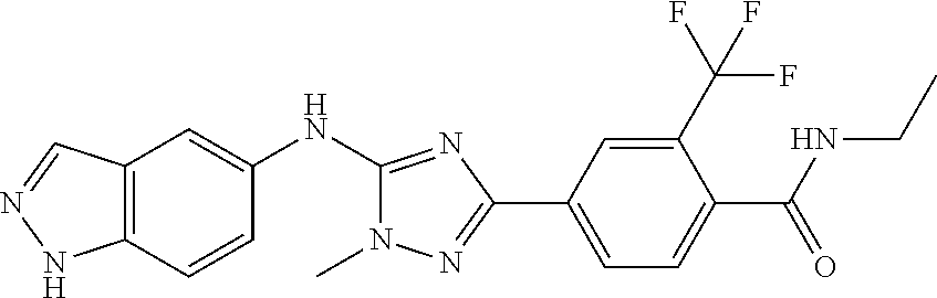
C12=C(C=CC(NC3=NC(C4=CC=C(C(NCC)=O)C(C(F)(F)F)=C4)=NN3C)=C1)NN=C2
